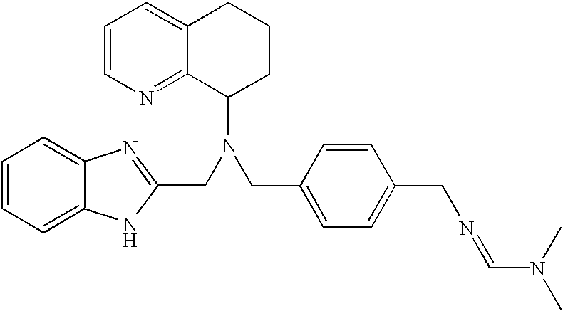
C1=CN=C2C(=C1)CCCC2N(CC1=NC2=CC=CC=C2N1)CC1=CC=C(CN=CN(C)C)C=C1
